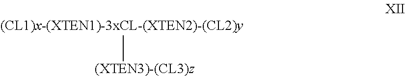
C[(XTEN3)-(CL3)z]
